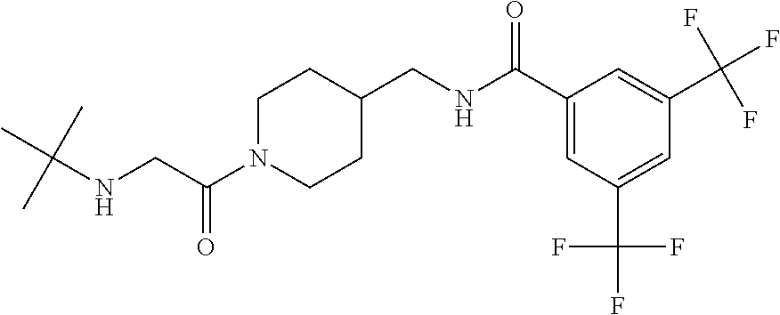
C1N(C(CNC(C)(C)C)=O)CCC(CNC(=O)C2=CC(C(F)(F)F)=CC(C(F)(F)F)=C2)C1
